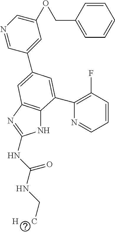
N1=CC(C2=CC3=C(NC(NC(NC[H      C])=O)=N3)C(C3=C(F)C=CC=N3)=C2)=CC(OCC2=CC=CC=C2)=C1
